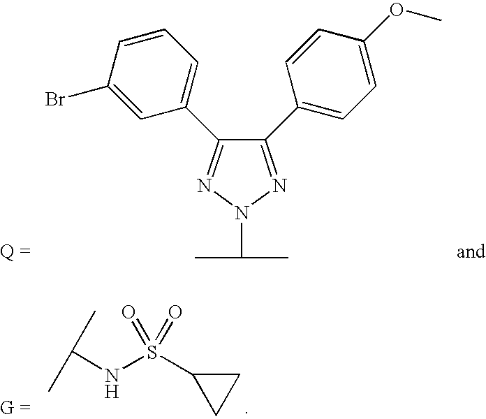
C1(C2=CC=C(OC)C=C2)=NN(C(C)C)N=C1C1=CC=CC(Br)=C1.C(NS(C1CC1)(=O)=O)(C)C
